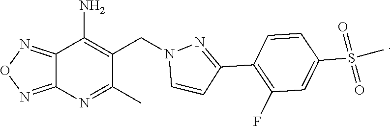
C12=NON=C1N=C(C)C(CN1C=CC(C3=C(F)C=C(S(C)(=O)=O)C=C3)=N1)=C2N
